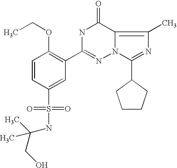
C(C)(CO)(NS(C1=CC(C2=NN3C(=C(C)N=C3C3CCCC3)C(=O)N2)=C(OCC)C=C1)(=O)=O)C
